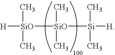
[H][SiO](C)(C)[SiO](C)(C)[Si](C)([H])C
